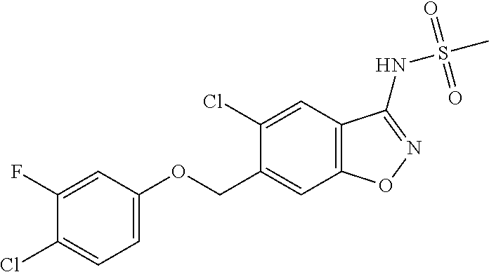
C1(Cl)=CC2=C(C=C1COC1=CC=C(Cl)C(F)=C1)ON=C2NS(C)(=O)=O
